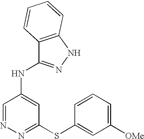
N1=CC(NC2=NNC3=C2C=CC=C3)=CC(SC2=CC([OMe])=CC=C2)=N1
